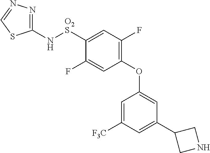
C1(N[O2S]C2=CC(F)=C(OC3=CC(C4CNC4)=CC([F3C])=C3)C=C2F)=NN=CS1
